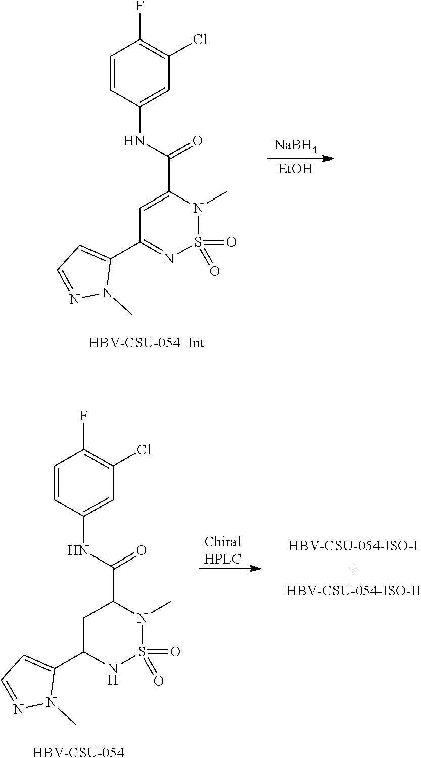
N1=CC=C(C2=NS(=O)(=O)N(C)C(C(NC3=CC(Cl)=C(F)C=C3)=O)=C2)N1C.[NaBH4].[EtOH].N1=CC=C(C2CC(C(NC3=CC(Cl)=C(F)C=C3)=O)N(C)S(=O)(=O)N2)N1C.[Chiral HPLC].[HBV-CSU-054]
